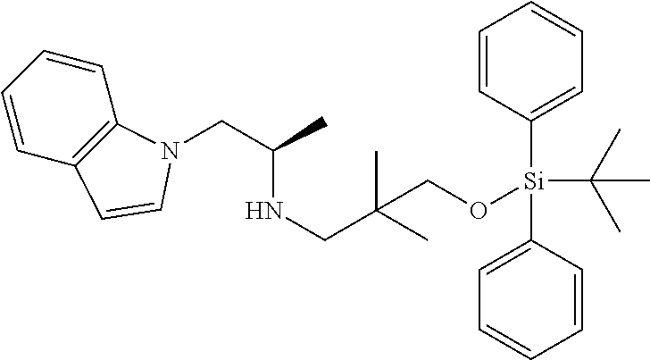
C1=CC=CC2=C1N(CC(NCC(C)(C)CO[Si](C(C)(C)C)(C1=CC=CC=C1)C1=CC=CC=C1)C)C=C2
